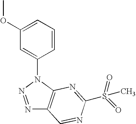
N1=NN(C2=CC(OC)=CC=C2)C2=C1C=NC(S(=O)(C)=O)=N2
